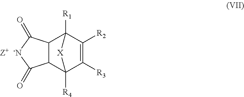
C1([R2])=C([R3])C2([R4])C3C(C1([R1])[X]2)C(=O)[-N]C3=O.[Z+]
